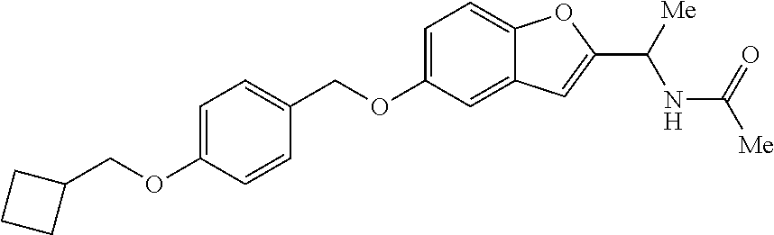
C1=C(OCC2CCC2)C=CC(COC2=CC=C3C(=C2)C=C(C([Me])NC([Me])=O)O3)=C1
